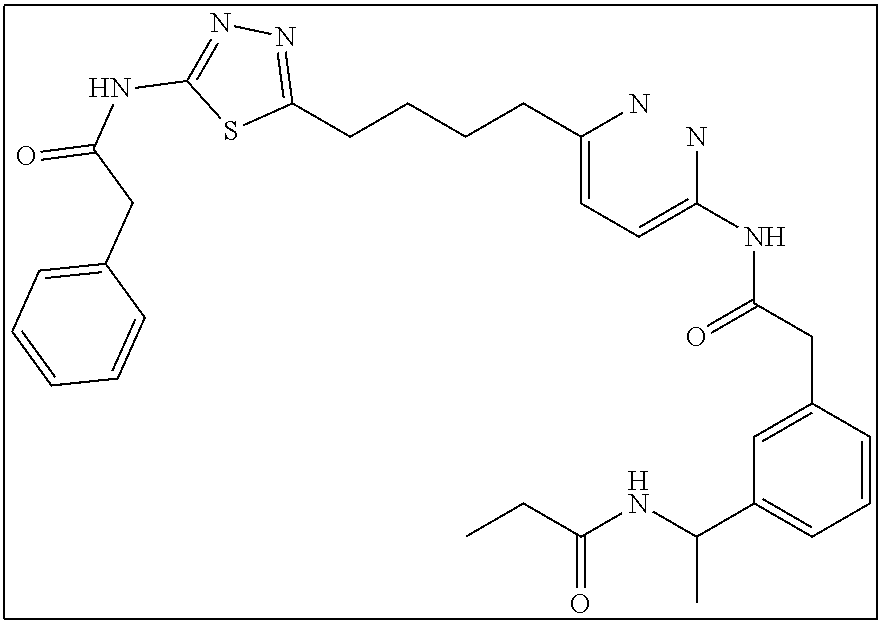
C(=CC=C(N)NC(CC1=CC(C(NC(CC)=O)C)=CC=C1)=O)(N)CCCCC1=NN=C(NC(=O)CC2=CC=CC=C2)S1
